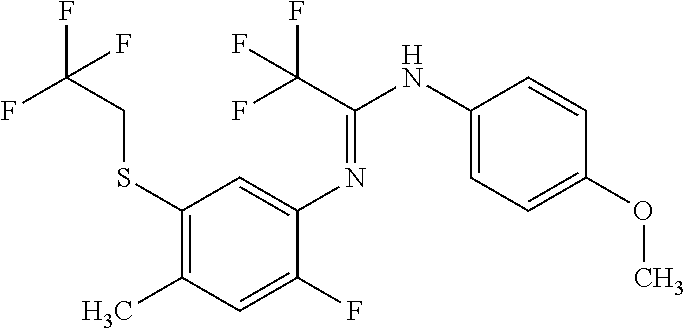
C(F)(F)(C(NC1=CC=C(OC)C=C1)=NC1=CC(SCC(F)(F)F)=C(C)C=C1F)F
